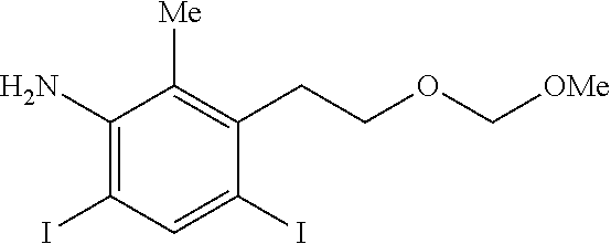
C1(N)=C(I)C=C(I)C(CCOC[OMe])=C1[Me]
